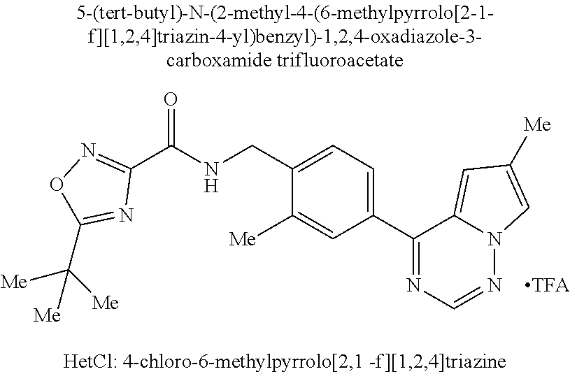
C1(CNC(C2=NOC(C([Me])([Me])[Me])=N2)=O)=CC=C(C2=NC=NN3C2=CC([Me])=C3)C=C1[Me]
